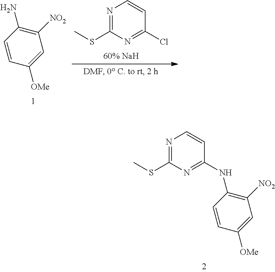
N1=C(SC)N=C(Cl)C=C1.C1([NO2])=C(N)C=CC([OMe])=C1.C1([NO2])=C(NC2=NC(SC)=NC=C2)C=CC([OMe])=C1
